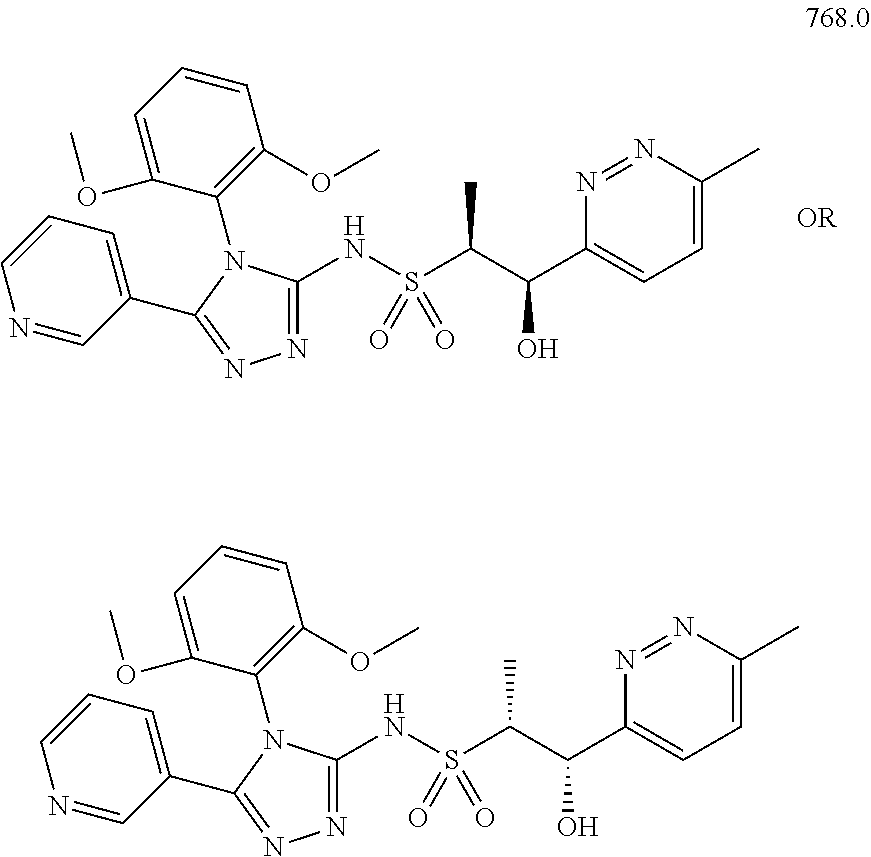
N1=C(NS(C(C(C2=CC=C(C)N=N2)O)C)(=O)=O)N(C2=C(OC)C=CC=C2OC)C(C2=CC=CN=C2)=N1.N1=C(NS(C(C(C2=CC=C(C)N=N2)O)C)(=O)=O)N(C2=C(OC)C=CC=C2OC)C(C2=CC=CN=C2)=N1
